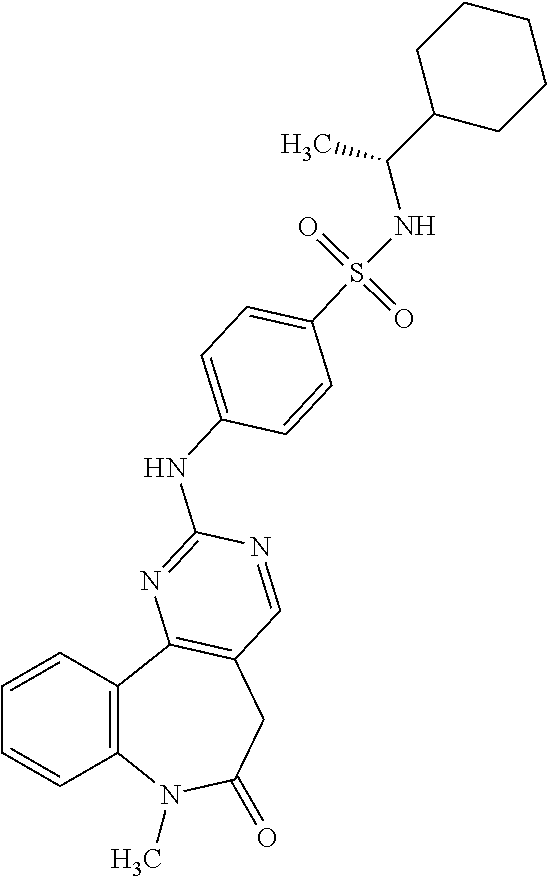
C1=CC2=C(C=C1)C1=C(CC(=O)N2C)C=NC(NC2=CC=C(S(NC(C3CCCCC3)C)(=O)=O)C=C2)=N1
